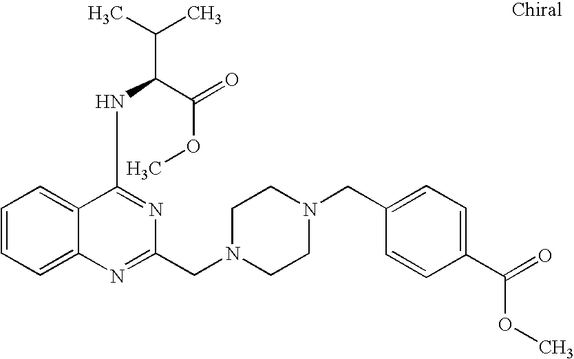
C1=CC=C2C(=C1)C(NC(C(C)C)C(=O)OC)=NC(CN1CCN(CC3=CC=C(C(OC)=O)C=C3)CC1)=N2
